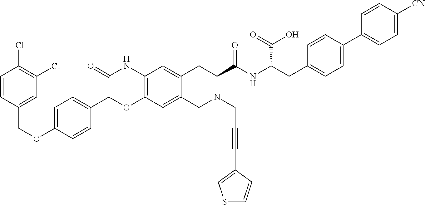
C1=CC(COC2=CC=C(C3OC4=C(NC3=O)C=C3C(=C4)CN(CC#CC4=CSC=C4)C(C(NC(CC4=CC=C(C5=CC=C([CN])C=C5)C=C4)C(=O)O)=O)C3)C=C2)=CC(Cl)=C1Cl
